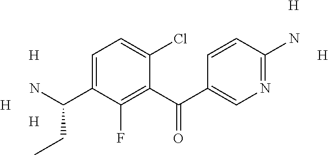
C1(C(C2=CN=C(N)C=C2)=O)=C(F)C(C(N)CC)=CC=C1Cl.[H].[H].[H].[H].[H]
